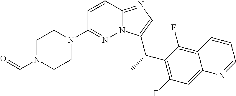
C1N(C=O)CCN(C2=NN3C(=NC=C3C(C)C3=C(F)C=C4C(=C3F)C=CC=N4)C=C2)C1
